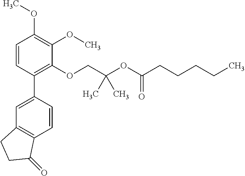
C1=CC(C2=CC3=C(C=C2)C(=O)CC3)=C(OCC(OC(CCCCC)=O)(C)C)C(OC)=C1OC
